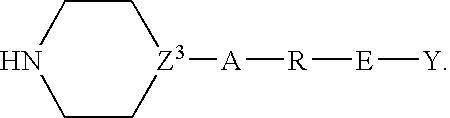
C1C[Z3]([A][R][E][Y])CCN1
